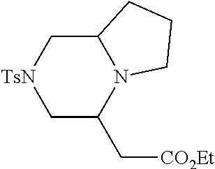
C1C(C[CO2Et])N2C(C[TsN]1)CCC2
